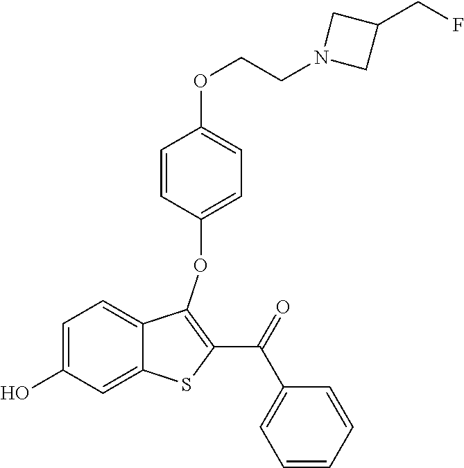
C1=C(O)C=C2C(=C1)C(OC1=CC=C(OCCN3CC(CF)C3)C=C1)=C(C(=O)C1=CC=CC=C1)S2
